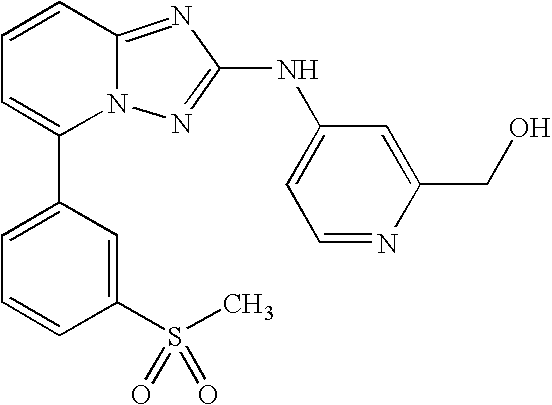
C1=CC2=NC(NC3=CC=NC(CO)=C3)=NN2C(C2=CC=CC(S(C)(=O)=O)=C2)=C1
